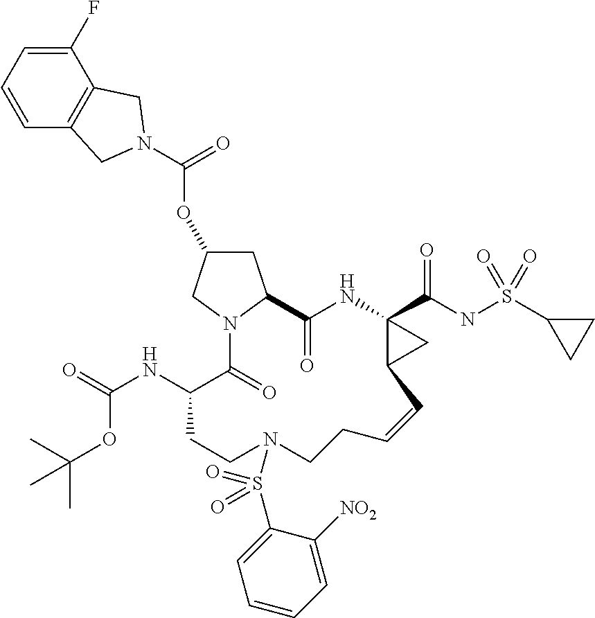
O(C1CC2N(C1)C(=O)C(NC(=O)OC(C)(C)C)CCN(S(C1=CC=CC=C1[NO2])(=O)=O)CCC=CC1C(C(NS(C3CC3)(=O)=O)=O)(NC2=O)C1)C(=O)N1CC2=C(C(F)=CC=C2)C1
